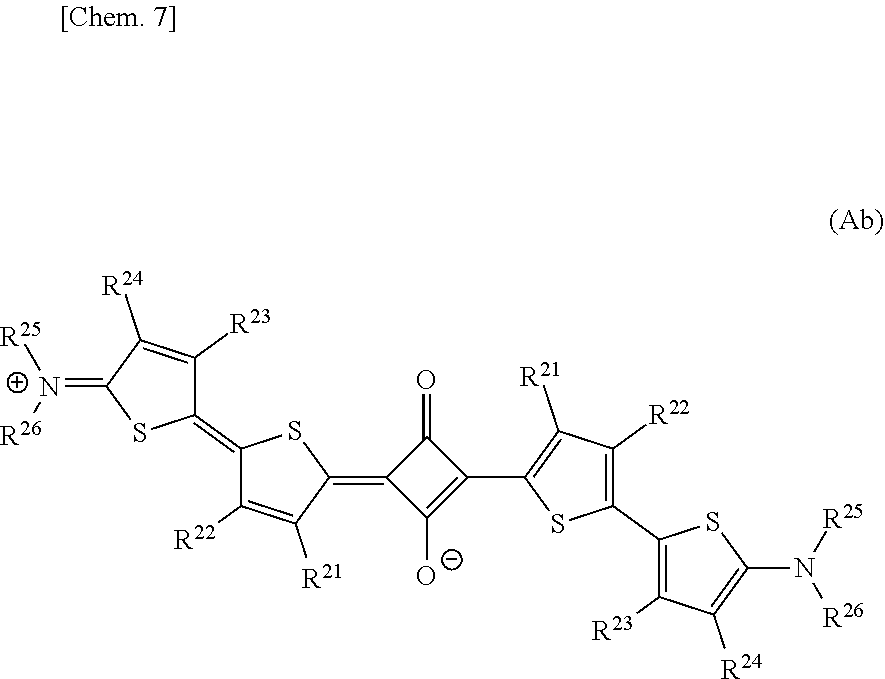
C1(=O)C(=C2SC(=C3C([R23])=C([R24])C(=[N+]([R25])[R26])S3)C([R22])=C2[R21])C([O-])=C1C1=C([R21])C([R22])=C(C2=C([R23])C([R24])=C(N([R25])[R26])S2)S1
